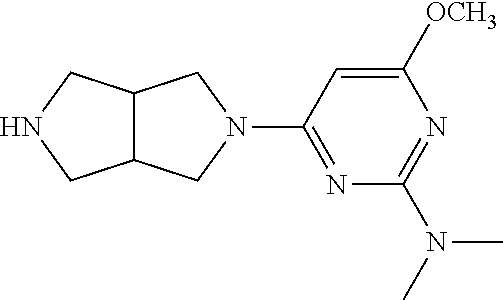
C12C(CNC1)CN(C1=NC(N(C)C)=NC([OCH3])=C1)C2
